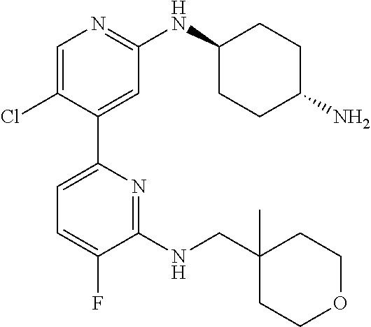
C1(NCC2(C)CCOCC2)=NC(C2=CC(NC3CCC(N)CC3)=NC=C2Cl)=CC=C1F
